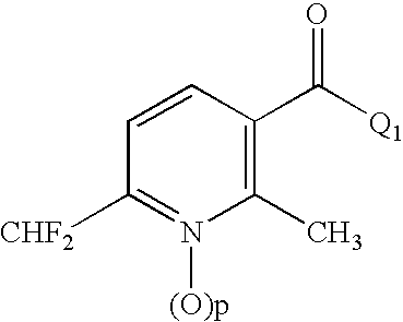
C1=CC(C([Q1])=O)=C(C)N([(O)p])=C1[CHF2]
